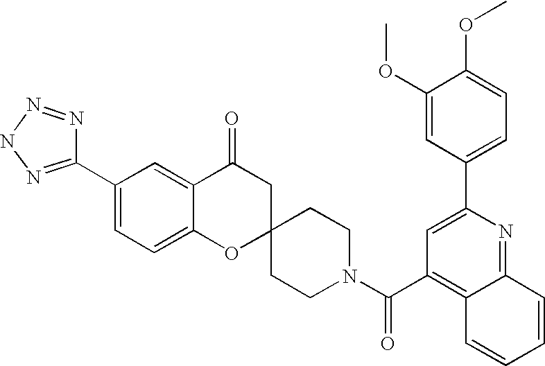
C12=CC=C(C3=NNN=N3)C=C1C(=O)CC1(O2)CCN(C(C2=C3C(=NC(C4=CC=C(OC)C(OC)=C4)=C2)C=CC=C3)=O)CC1
